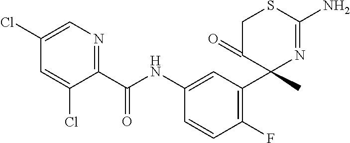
C1(C(NC2=CC(C3(C)N=C(N)SCC3=O)=C(F)C=C2)=O)=NC=C(Cl)C=C1Cl
